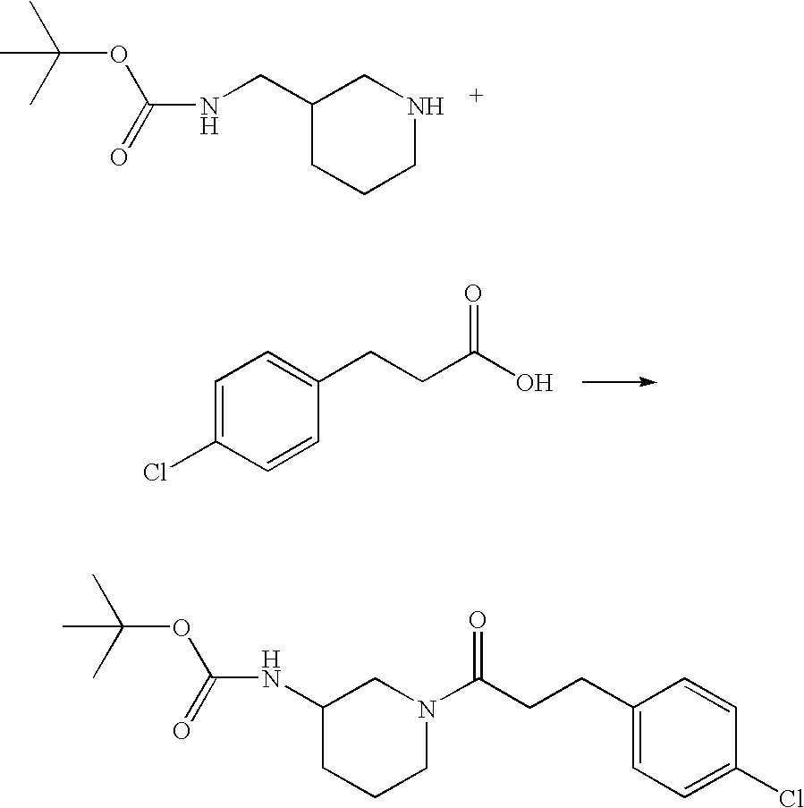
C1(CNC(=O)OC(C)(C)C)CCCNC1.C1=C(Cl)C=CC(CCC(O)=O)=C1.C1(NC(=O)OC(C)(C)C)CCCN(C(CCC2=CC=C(Cl)C=C2)=O)C1
